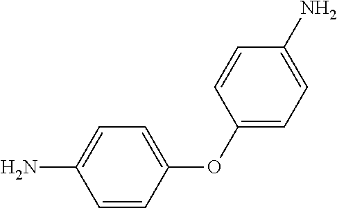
C1=CC(OC2=CC=C(N)C=C2)=CC=C1N
